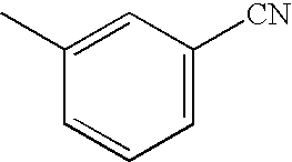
C1=CC=C([CN])C=C1C
